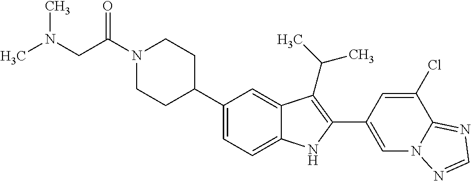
C(N1CCC(C2=CC=C3C(=C2)C(C(C)C)=C(C2=CN4C(=NC=N4)C(Cl)=C2)N3)CC1)(CN(C)C)=O
